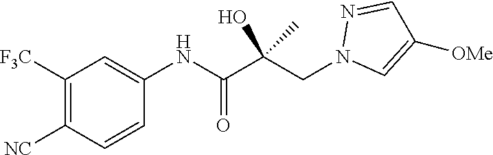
C1([F3C])=C([NC])C=CC(NC(C(CN2C=C([OMe])C=N2)(O)C)=O)=C1
